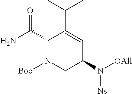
C1(C(N)=O)N([Boc])CC(N([OAll])[Ns])C=C1C(C)C
